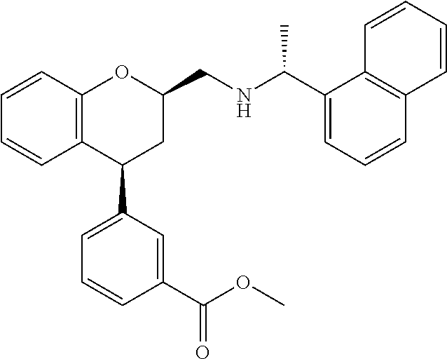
C12=C(C(C3=CC=CC(C(OC)=O)=C3)CC(CNC(C)C3=CC=CC4=C3C=CC=C4)O1)C=CC=C2
